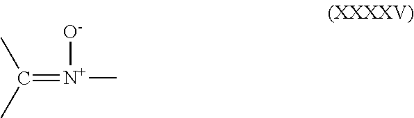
C(=[N+](C)[O-])(C)C
